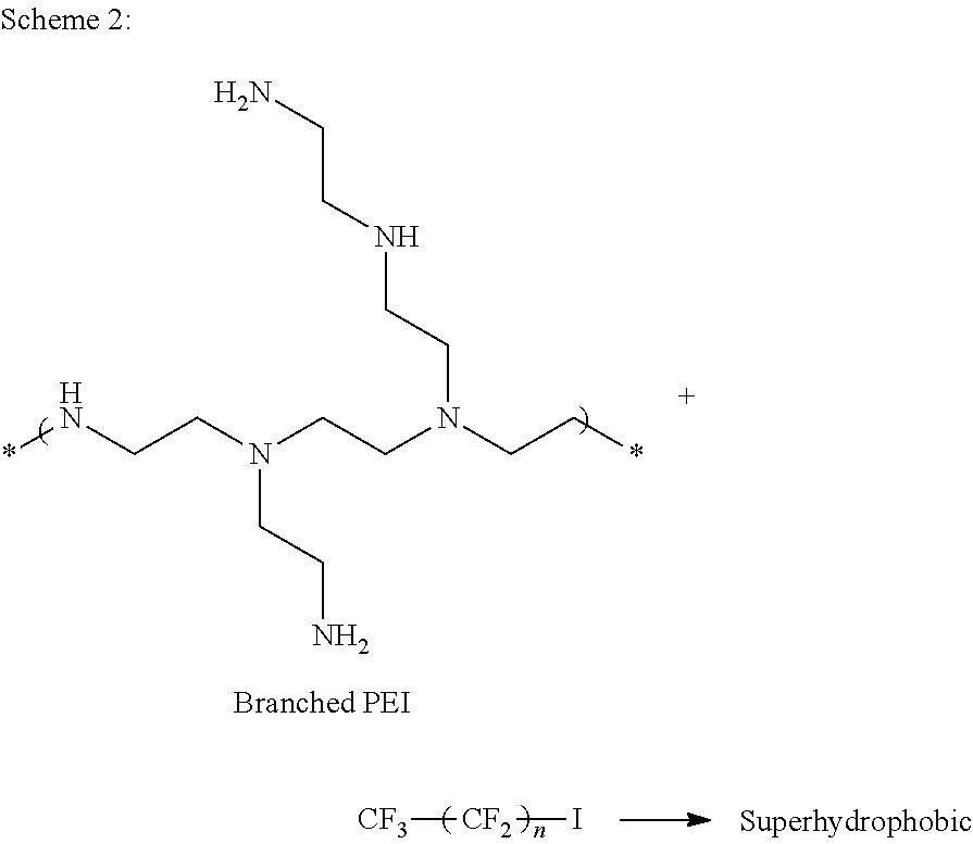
*NCCN(CCN(CC*)CCNCCN)CCN.[CF3][CF2]I
